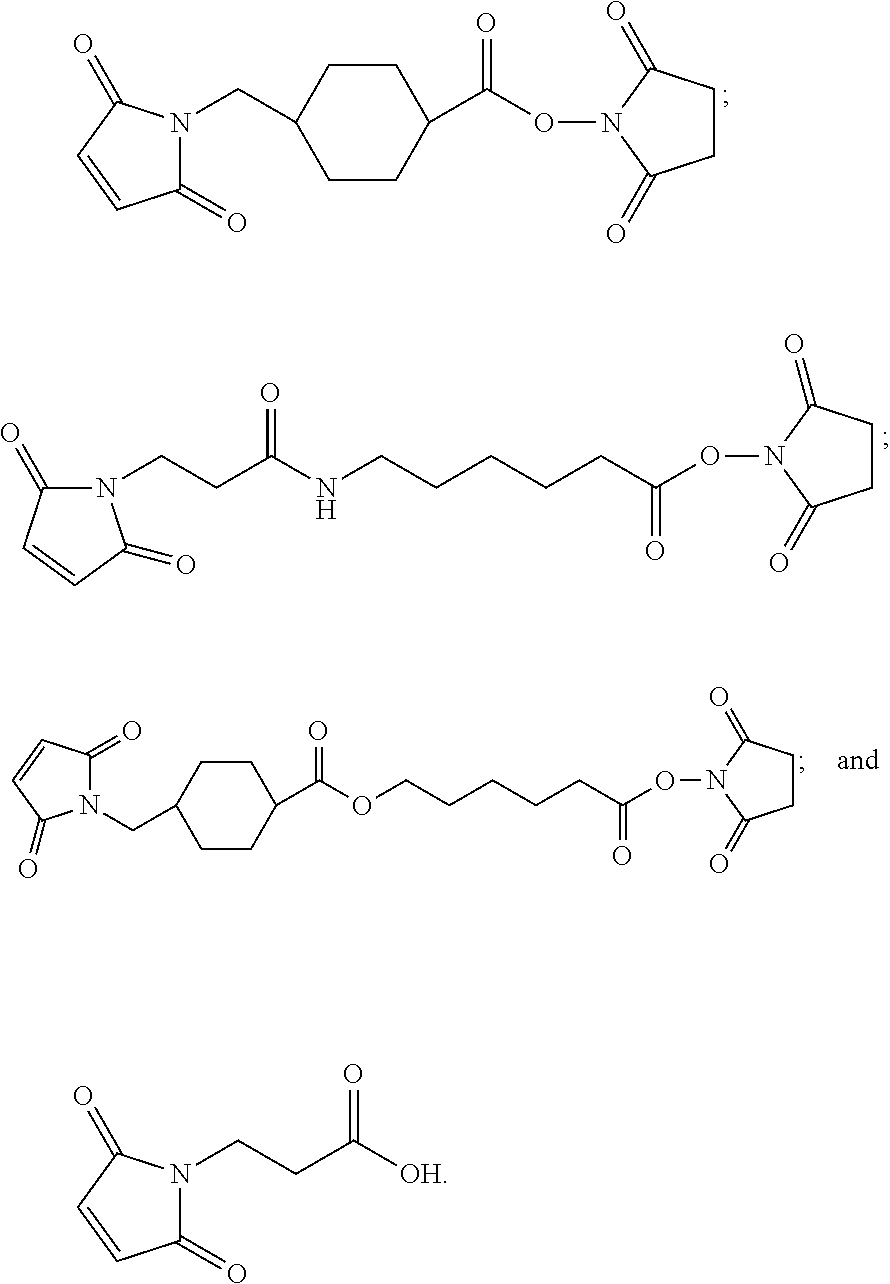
C1(=O)N(CC2CCC(C(ON3C(=O)CCC3=O)=O)CC2)C(=O)C=C1.N1(CCC(NCCCCCC(ON2C(=O)CCC2=O)=O)=O)C(=O)C=CC1=O.N1(CC2CCC(C(OCCCCCC(=O)ON3C(=O)CCC3=O)=O)CC2)C(=O)C=CC1=O.C1(=O)N(CCC(=O)[OH])C(=O)C=C1
